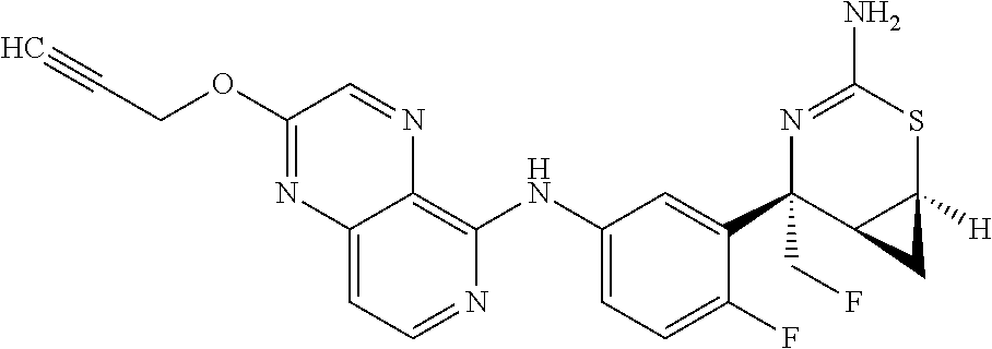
C12=CC=NC(NC3=CC=C(F)C(C4(CF)C5C([H])(SC(N)=N4)C5)=C3)=C1N=CC(OCC#C)=N2
